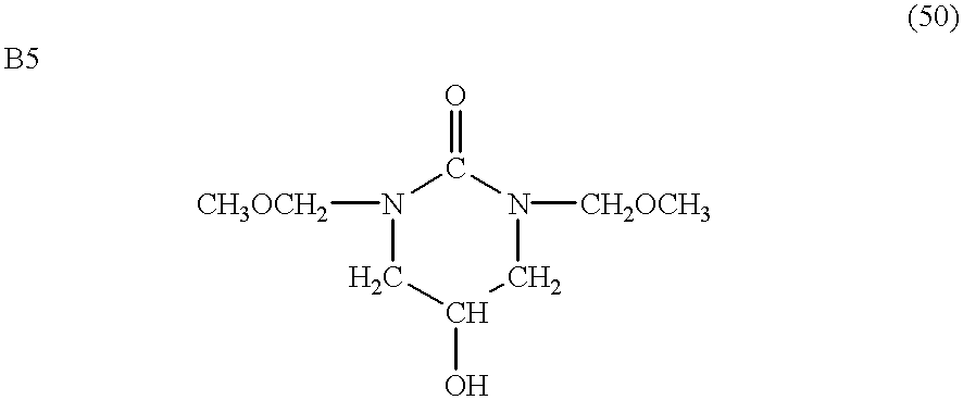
N1([CH3OCH2])CC(O)CN([CH2OCH3])C1=O
